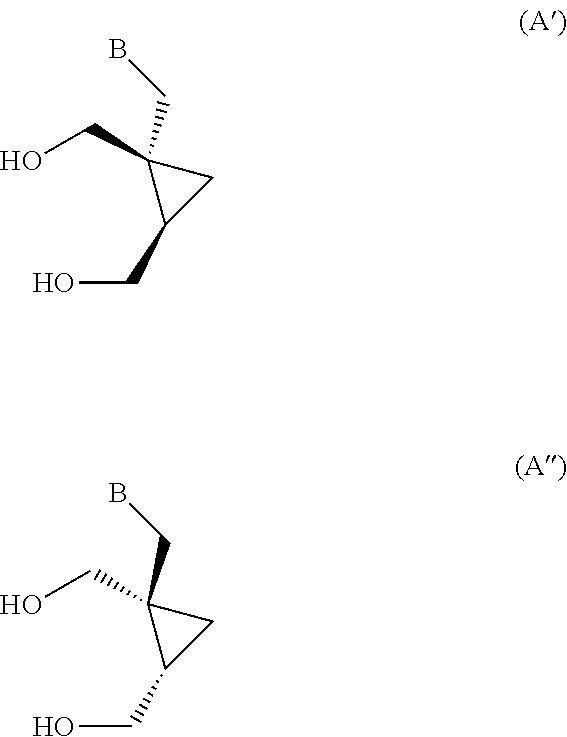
C1(CO)(CB)C(CO)C1.C1(CO)(CB)C(CO)C1
